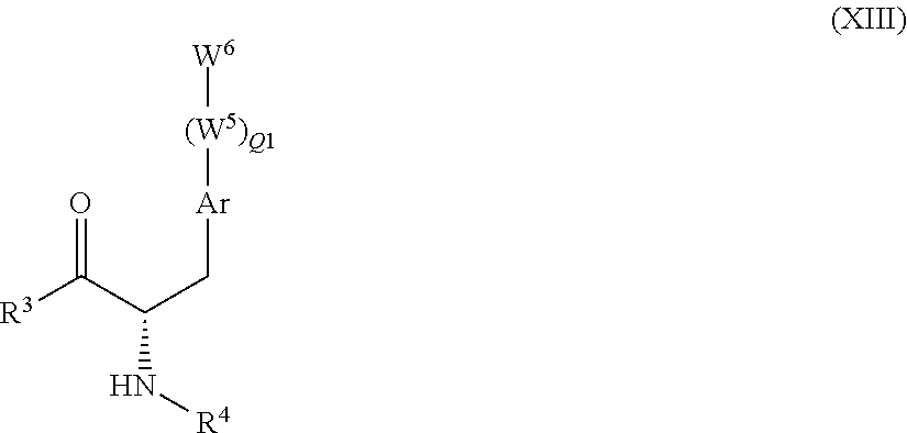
O=C(C(C[Ar][(W5)Q1][W6])N[R4])[R3]
